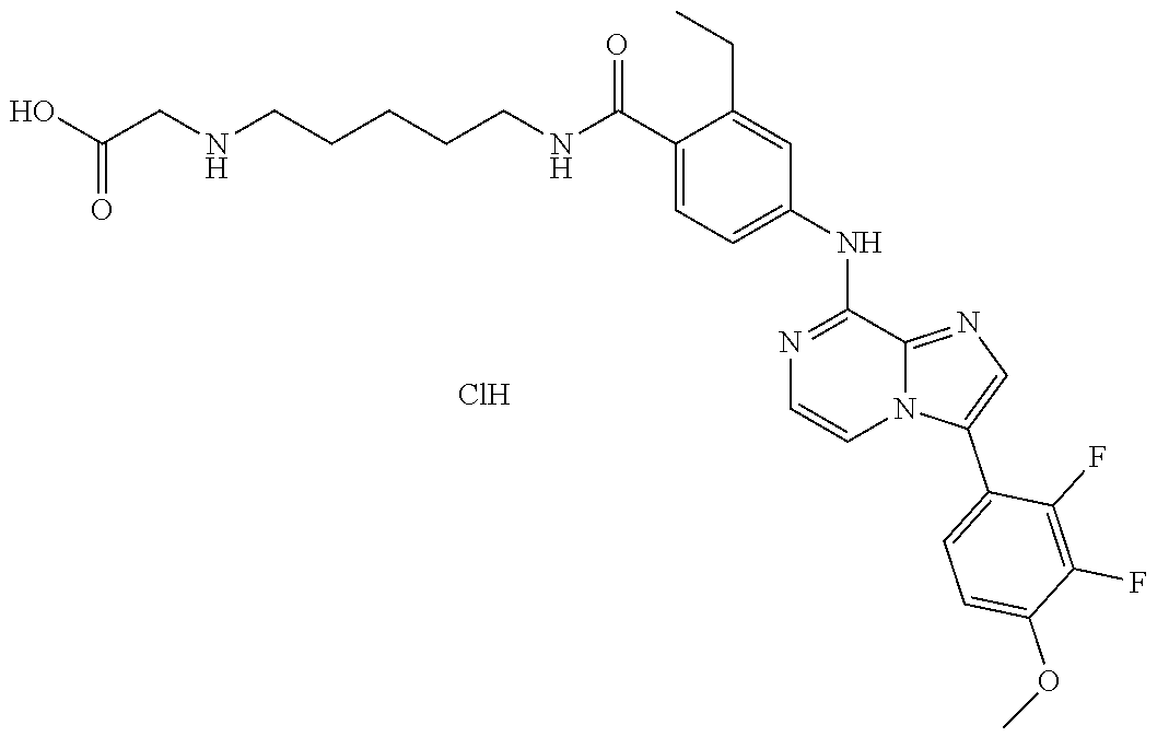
C(CNC(C1=CC=C(NC2=NC=CN3C2=NC=C3C2=CC=C(OC)C(F)=C2F)C=C1CC)=O)CCCNCC(O)=O.Cl
